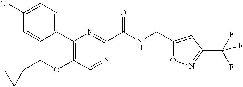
C1(Cl)=CC=C(C2=C(OCC3CC3)C=NC(C(NCC3=CC(C(F)(F)F)=NO3)=O)=N2)C=C1
